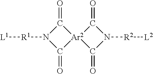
C1(=O)N([R1][L1])C(=O)[Ar2]12C(=O)N([R2][L2])C2=O
